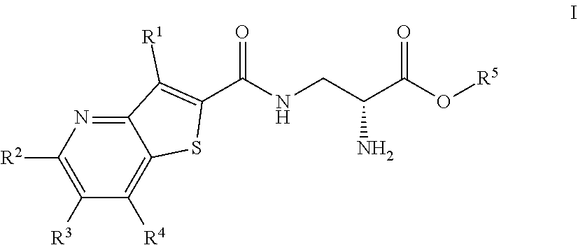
N(CC(C(=O)O[R5])N)C(C1=C([R1])C2=NC([R2])=C([R3])C([R4])=C2S1)=O
